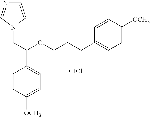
C1=C([OCH3])C=CC(CCCOC(CN2C=CN=C2)C2=CC=C([OCH3])C=C2)=C1.Cl
